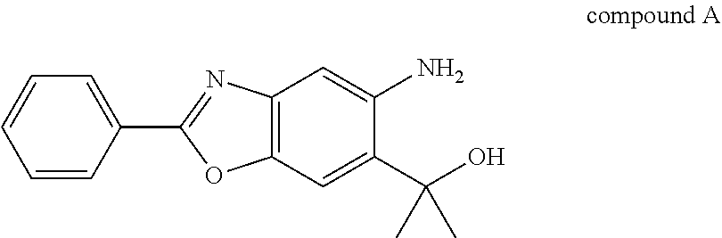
C1=CC=CC(C2=NC3=C(C=C(C(O)(C)C)C(N)=C3)O2)=C1
